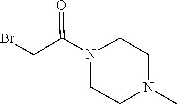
BrCC(N1CCN(C)CC1)=O
